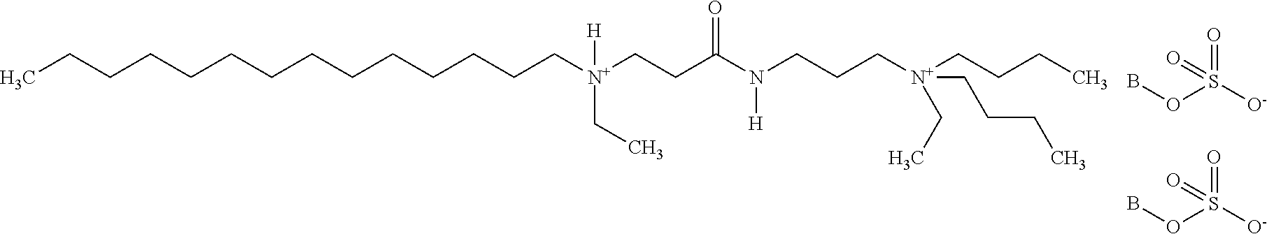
CCCCCCCCCCCCCC[N+](CCC(N(CCC[N+](CCCC)(CCCC)CC)[H])=O)([H])CC.BOS([O-])(=O)=O.BOS([O-])(=O)=O
